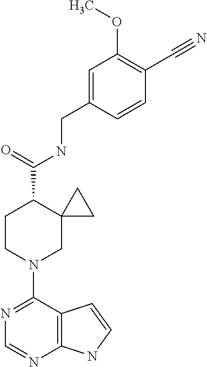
N1=C(N2CC3(C(C(=O)NCC4=CC(OC)=C(C#N)C=C4)CC2)CC3)C2=C(N=C1)NC=C2
